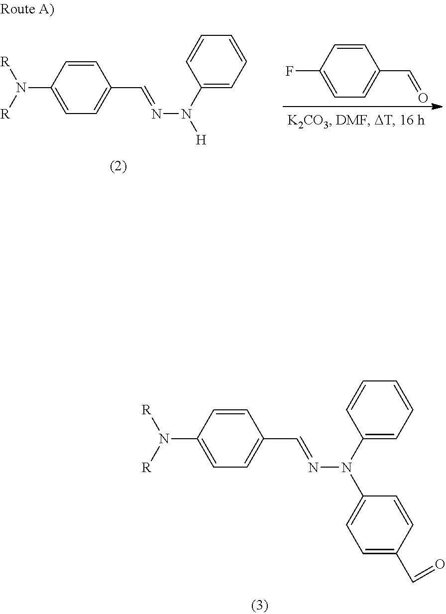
C1=CC(N([R])[R])=CC=C1C=NN(C1=CC=C(C=O)C=C1)C1=CC=CC=C1.C1=CC(N([R])[R])=CC=C1C=NN([H])C1=CC=CC=C1.C1=CC(F)=CC=C1C=O
